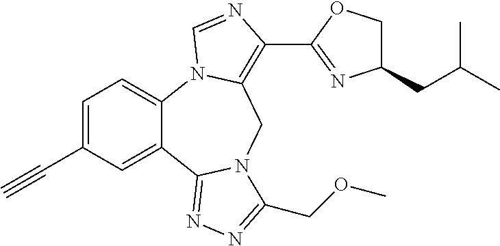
C12=CC=C(C#C)C=C1C1=NN=C(COC)N1CC1=C(C3=NC(CC(C)C)CO3)N=CN21
